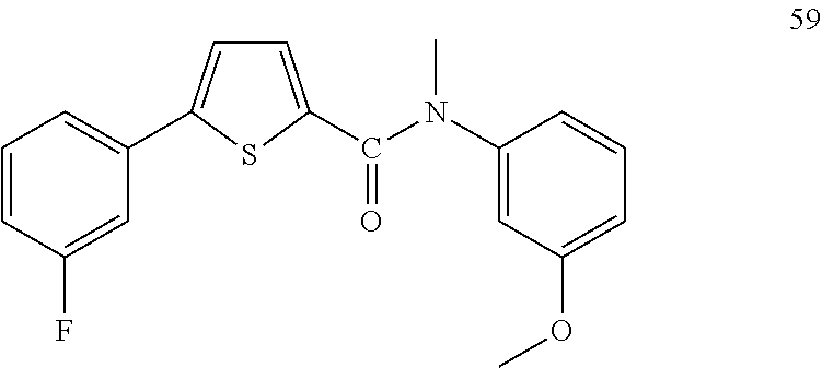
C1=CC(F)=CC(C2=CC=C(C(N(C3=CC(OC)=CC=C3)C)=O)S2)=C1
